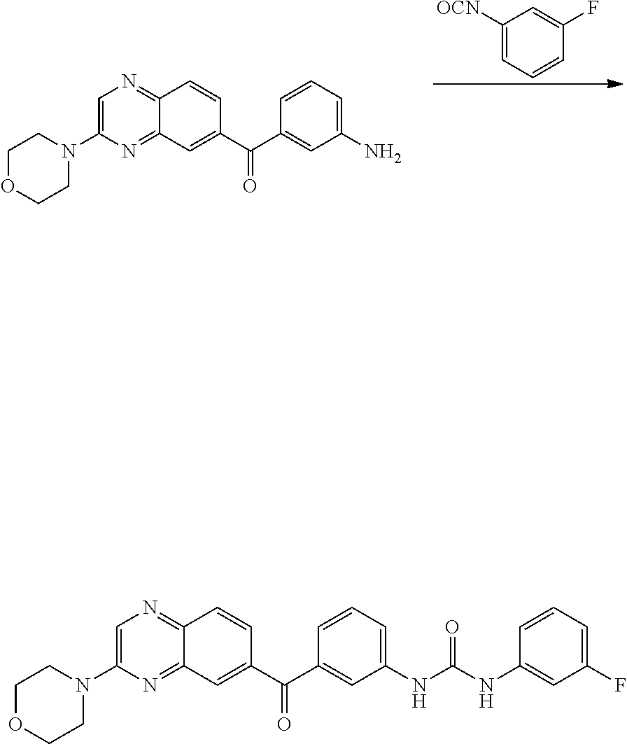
C1=C(N2CCOCC2)N=C2C(=N1)C=CC(C(C1=CC(N)=CC=C1)=O)=C2.C1([OCN])=CC=CC(F)=C1.C1=C(N2CCOCC2)N=C2C(=N1)C=CC(C(C1=CC(NC(NC3=CC(F)=CC=C3)=O)=CC=C1)=O)=C2
